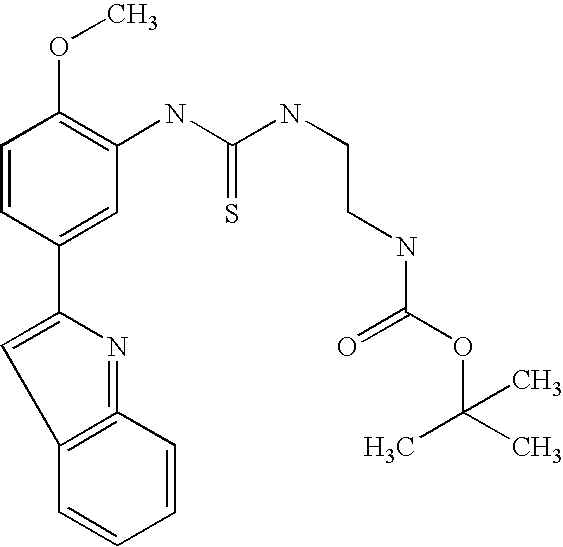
C1=CC(C2=CC3=C(=N2)C=CC=C3)=CC(NC(NCCNC(OC(C)(C)C)=O)=S)=C1OC
